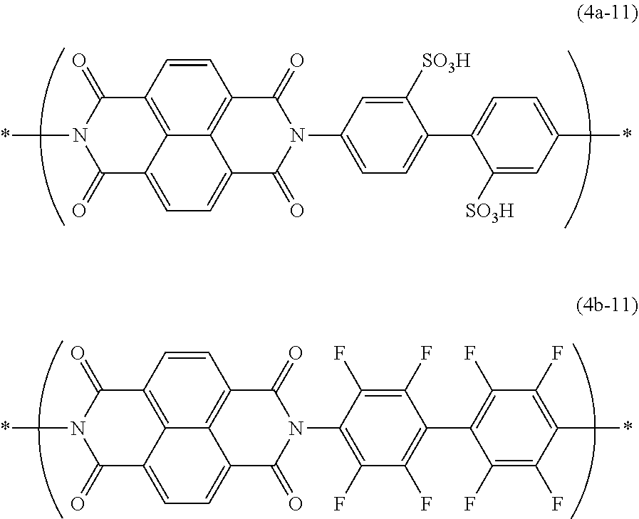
C1=CC2=C3C4=C1C(=O)N(C1=CC=C(C5=CC=C(*)C=C5[SO3H])C([SO3H])=C1)C(=O)C4=CC=C3C(=O)N(*)C2=O.C1=CC2=C3C4=C1C(=O)N(C1=C(F)C(F)=C(C5=C(F)C(F)=C(*)C(F)=C5F)C(F)=C1F)C(=O)C4=CC=C3C(=O)N(*)C2=O
